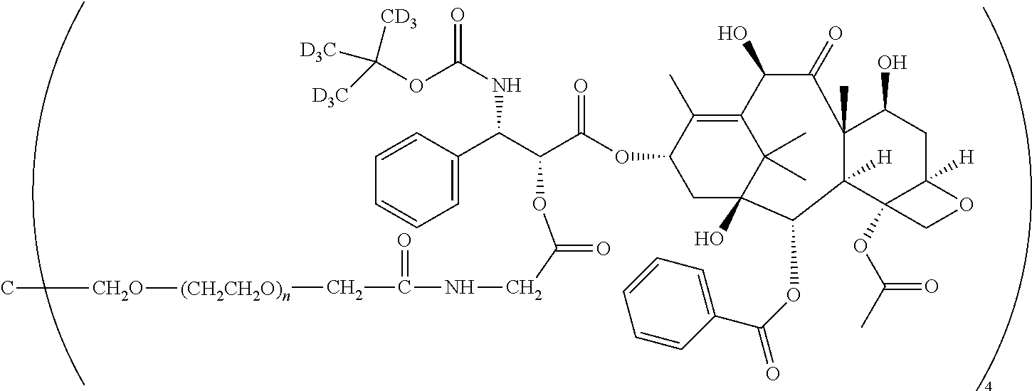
C1=C(C(C(C(OC2C(C)=C3C(C)(C)C(O)(C2)C(OC(C2=CC=CC=C2)=O)C2([H])C(C)(C(=O)C3O)C(O)CC3([H])C2(OC(C)=O)CO3)=O)OC(=O)CNC(=O)C[(CH2CH2O)n][CH2O]C)NC(=O)OC([D3C])([CD3])[D3C])C=CC=C1
